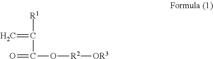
[R1]C(C(O[R2][OR3])=O)=C
